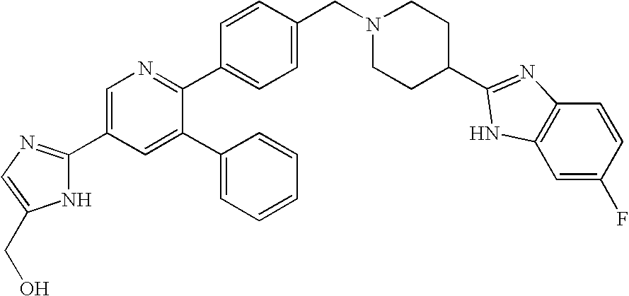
C1=C(C2=NC=C(CO)N2)C=C(C2=CC=CC=C2)C(C2=CC=C(CN3CCC(C4=NC5=C(C=C(F)C=C5)N4)CC3)C=C2)=N1
